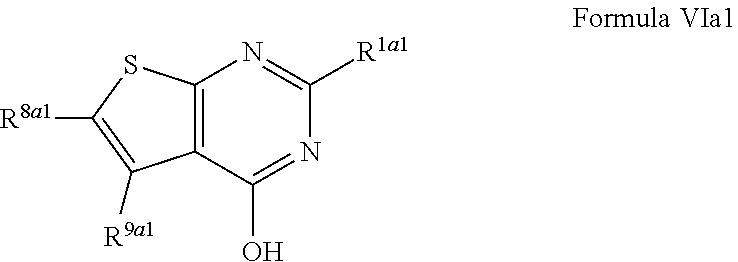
C12=C(C(O)=NC([R1a1])=N1)C([R9a1])=C([R8a1])S2
